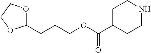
C1(CCCOC(C2CCNCC2)=O)OCCO1
